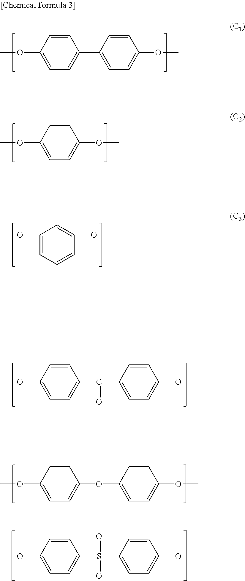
C1(OC)=CC=C(C2=CC=C(OC)C=C2)C=C1.C1(OC)=CC=C(OC)C=C1.C1(OC)=CC=CC(OC)=C1.C1(OC)=CC=C(C(=O)C2=CC=C(OC)C=C2)C=C1.C1(OC)=CC=C(OC2=CC=C(OC)C=C2)C=C1.C1(OC)=CC=C(S(C2=CC=C(OC)C=C2)(=O)=O)C=C1
